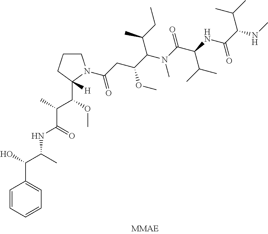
C1=CC=CC=C1C(C(NC(C(C(C1([H])N(C(CC(C(N(C(C(NC(C(NC)C(C)C)=O)C(C)C)=O)C)C(C)CC)OC)=O)CCC1)OC)C)=O)C)O
